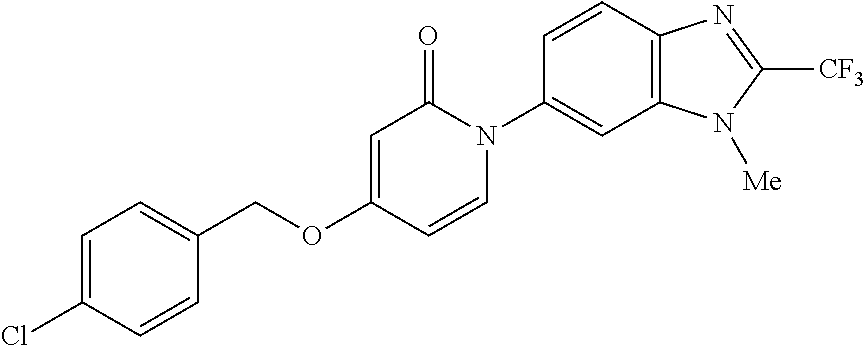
C1(COC2=CC(=O)N(C3=CC4=C(C=C3)N=C([CF3])N4[Me])C=C2)=CC=C(Cl)C=C1
